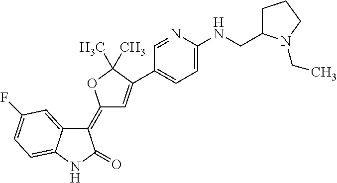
C1(=C2C=C(C3=CC=C(NCC4CCCN4CC)N=C3)C(C)(C)O2)C2=CC(F)=CC=C2NC1=O
